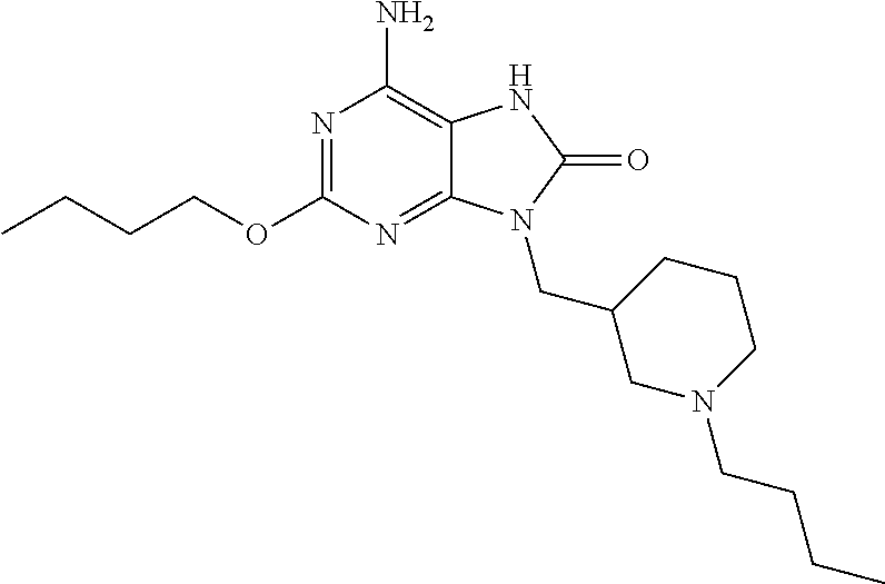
N1=C(OCCCC)N=C2C(=C1N)NC(=O)N2CC1CN(CCCC)CCC1
